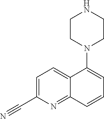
C1=C(C#N)N=C2C(=C1)C(N1CCNCC1)=CC=C2
